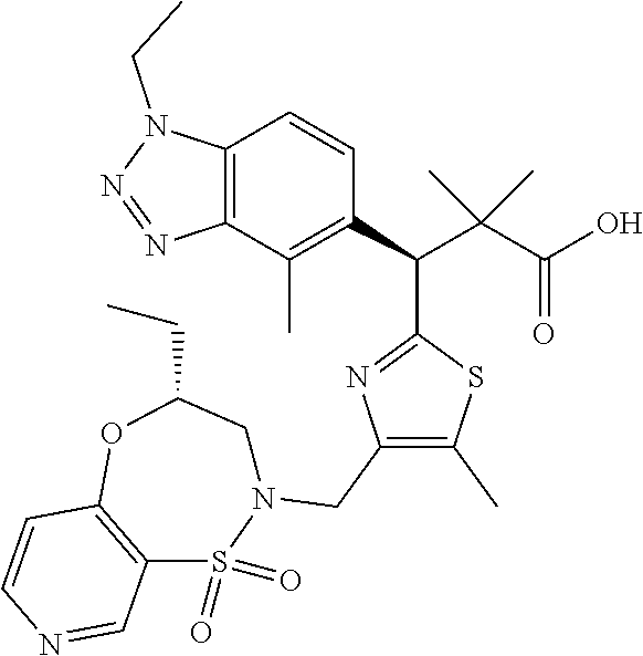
C12=C(C(C)=C(C(C(C(O)=O)(C)C)C3=NC(CN4CC(CC)OC5=C(S4(=O)=O)C=NC=C5)=C(C)S3)C=C1)N=NN2CC
